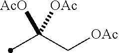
C(C[OAc])(C)([AcO])[OAc]
